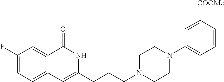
C1(F)=CC=C2C(=C1)C(=O)NC(CCCN1CCN(C3=CC=CC([COOMe])=C3)CC1)=C2
